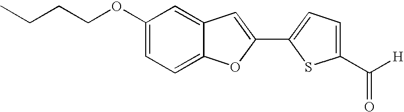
C1(OCCCC)=CC=C2C(=C1)C=C(C1=CC=C(C([H])=O)S1)O2
